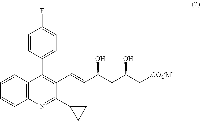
C12=C(C=CC=C1)C(C1=CC=C(F)C=C1)=C(C=CC(CC(O)C[CO2-M+])O)C(C1CC1)=N2
